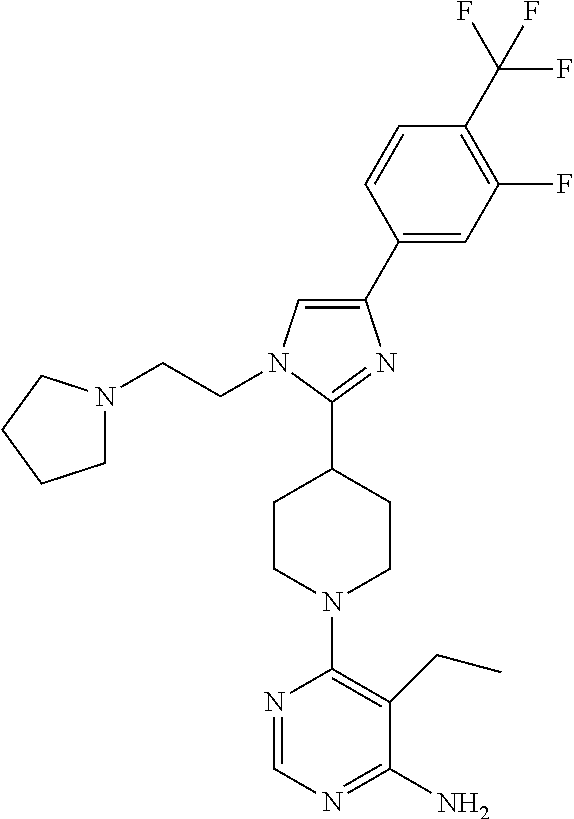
C1(C2=CC(F)=C(C(F)(F)F)C=C2)=CN(CCN2CCCC2)C(C2CCN(C3=C(CC)C(N)=NC=N3)CC2)=N1
